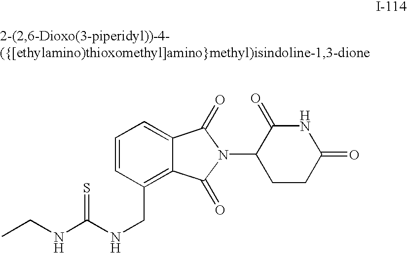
C(NCC1=C2C(=CC=C1)C(=O)N(C1CCC(=O)NC1=O)C2=O)(=S)NCC
